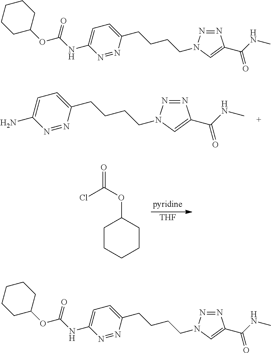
NC1=CC=C(CCCCN2N=NC(C(NC)=O)=C2)N=N1.[THF].C1CCCCC1OC(Cl)=O.C1CCC(OC(NC2=CC=C(CCCCN3N=NC(C(NC)=O)=C3)N=N2)=O)CC1.C1CCC(OC(NC2=CC=C(CCCCN3N=NC(C(NC)=O)=C3)N=N2)=O)CC1
